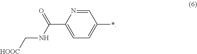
C1=NC(C(NC[HOOC])=O)=CC=C1*
